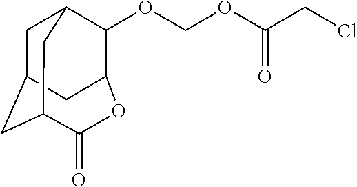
C1C2CC3C(=O)OC(C(OCOC(CCl)=O)C1C3)C2
